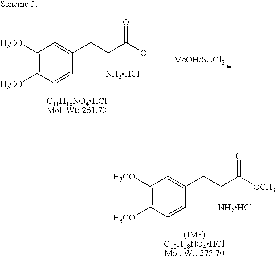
C1([H3CO])=C([H3CO])C=CC(CC(C([OCH3])=O)[NH2HCl])=C1.C1([H3CO])=C([H3CO])C=CC(CC(C(O)=O)[NH2HCl])=C1
